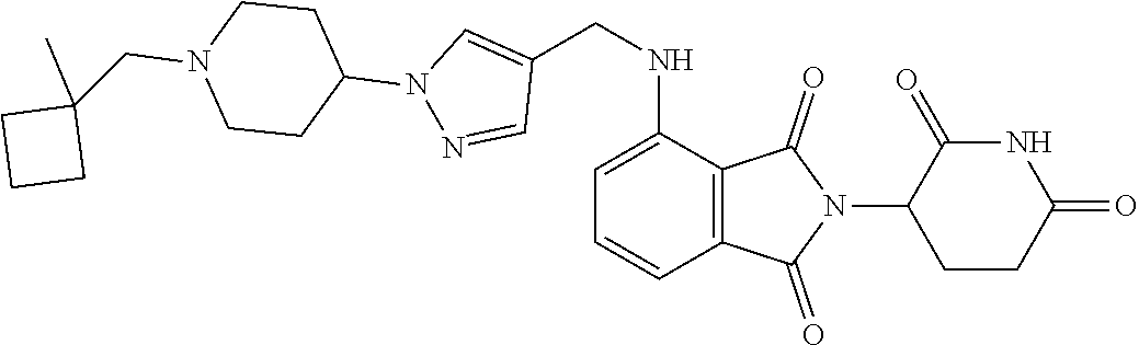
C1CC(=O)NC(=O)C1N1C(=O)C2=C(C1=O)C=CC=C2NCC1=CN(C2CCN(CC3(C)CCC3)CC2)N=C1
